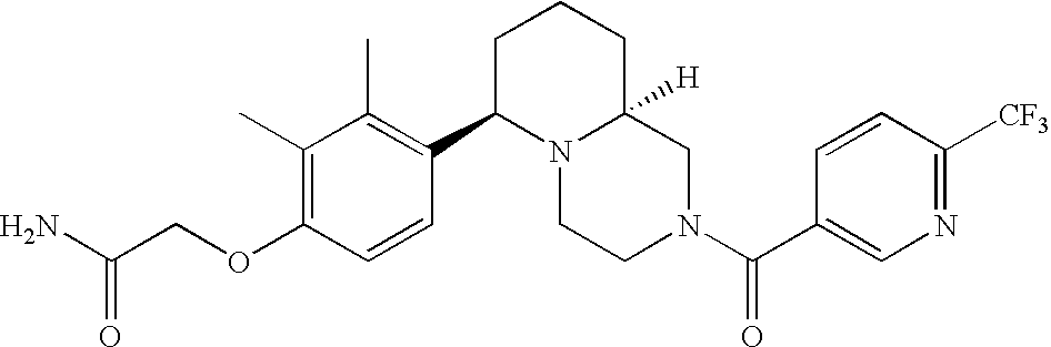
C(OC1=C(C)C(C)=C(C2N3C([H])(CN(C(=O)C4=CN=C([CF3])C=C4)CC3)CCC2)C=C1)C(N)=O
